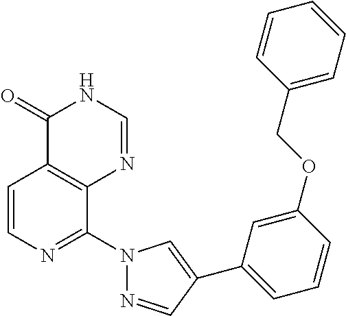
C1=CN=C(N2N=CC(C3=CC=CC(OCC4=CC=CC=C4)=C3)=C2)C2=C1C(=O)NC=N2
